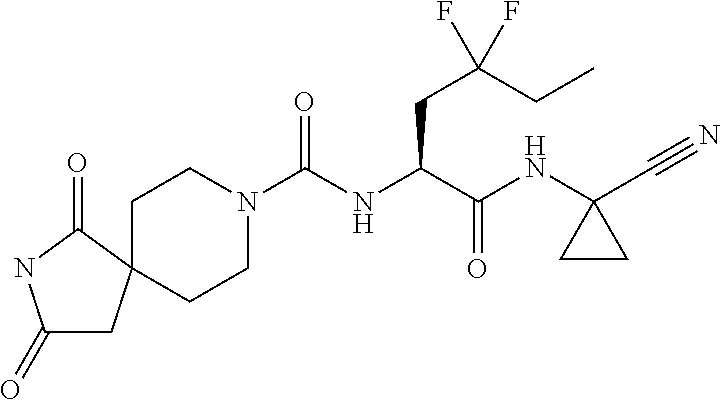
N1(C(NC(C(NC2(C#N)CC2)=O)CC(CC)(F)F)=O)CCC2(CC1)CC(=O)NC2=O
